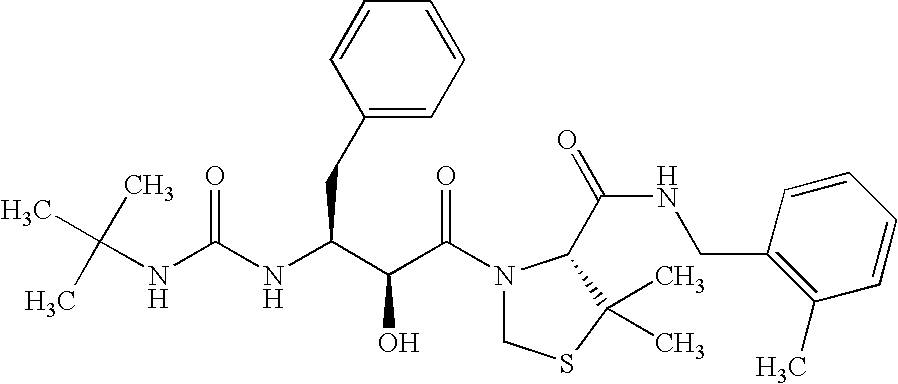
C(NC(=O)NC(CC1=CC=CC=C1)C(C(N1CSC(C)(C)C1C(NCC1=C(C)C=CC=C1)=O)=O)O)(C)(C)C
